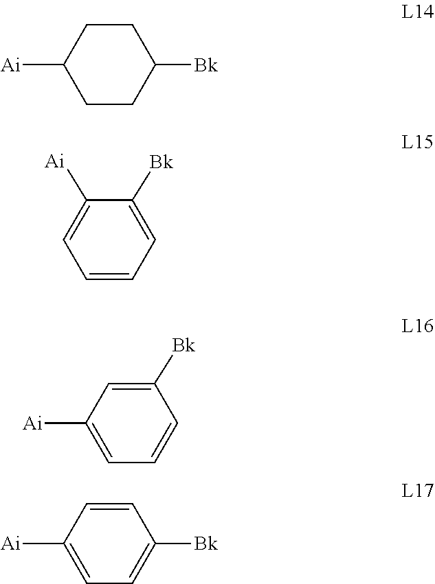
C1([Ai])CCC([Bk])CC1.C1=C([Ai])C([Bk])=CC=C1.C1=CC([Bk])=CC=C1[Ai].C1=C([Bk])C=CC=C1[Ai]
